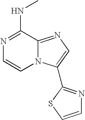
C1(NC)=NC=CN2C1=NC=C2C1=NC=CS1
